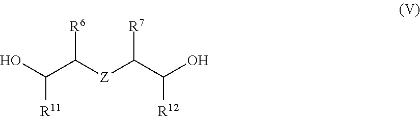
C([R11])(O)C([Z]C(C(O)[R12])[R7])[R6]
